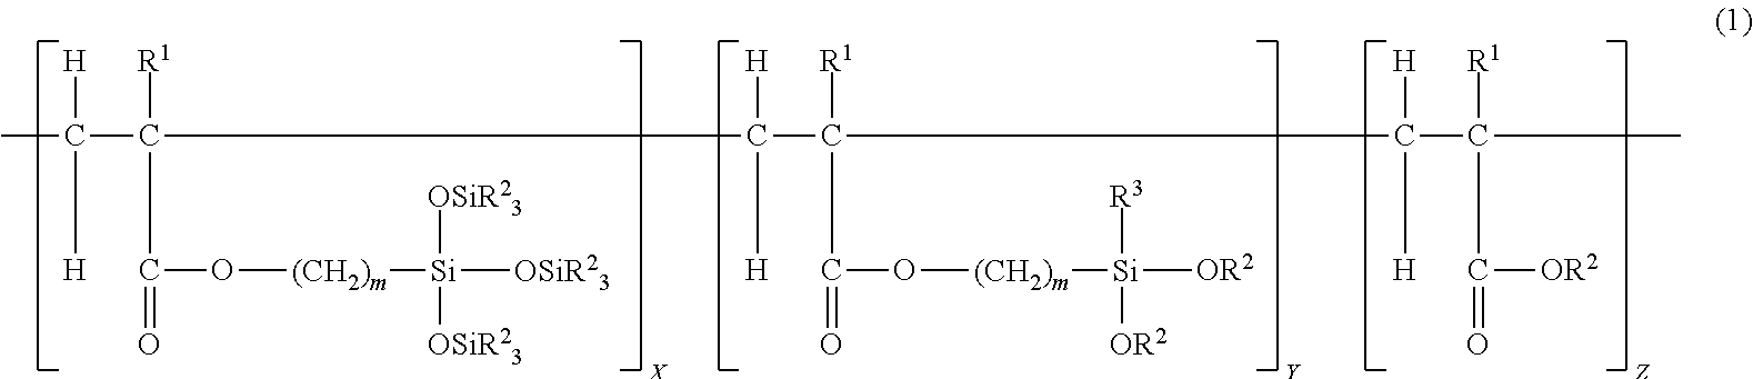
CC(C([R1])(C(=O)O[(CH2)m][Si]([OSiR23])([OSiR23])[OSiR23])CC(C([R1])(C(=O)O[(CH2)m][Si]([OR2])([R3])[OR2])CC(C(C)([R1])C(=O)[OR2])([H])[H])([H])[H])([H])[H]
